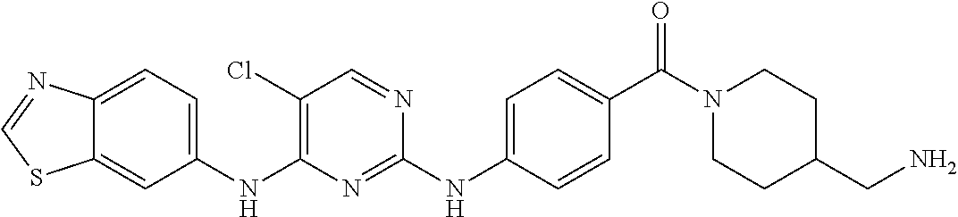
C1(NC2=C(Cl)C=NC(NC3=CC=C(C(N4CCC(CN)CC4)=O)C=C3)=N2)=CC=C2C(=C1)SC=N2
